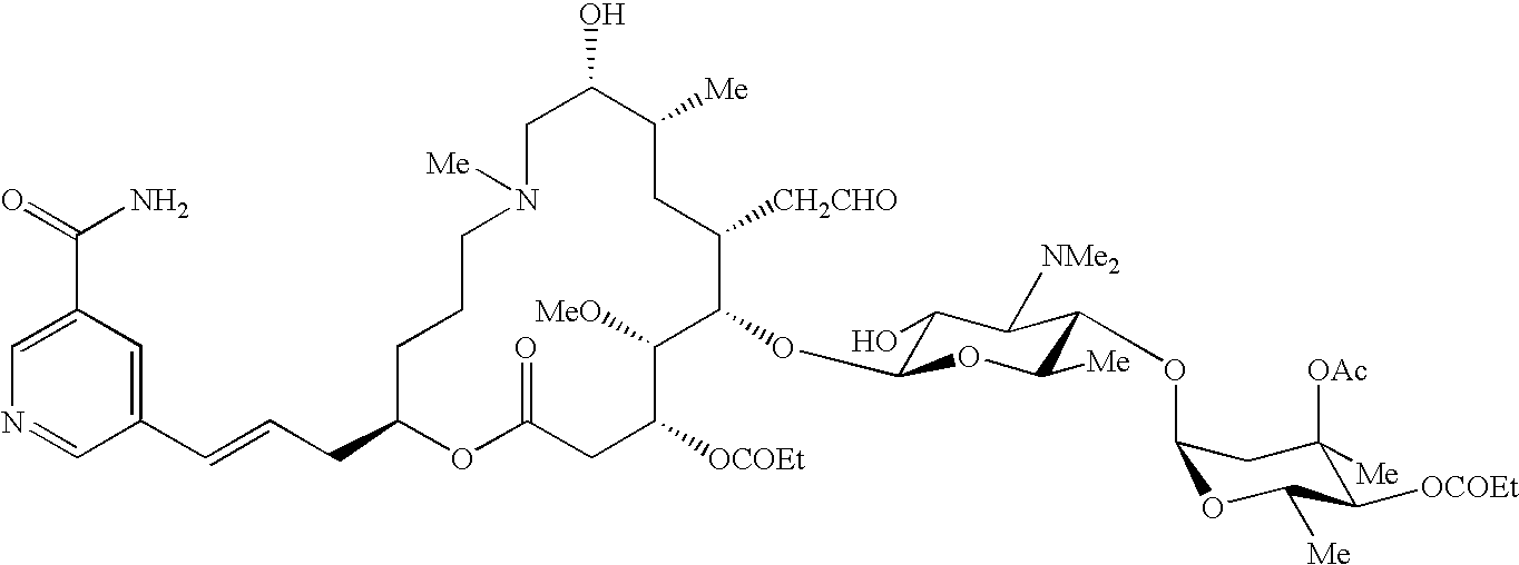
C1C(O)C([Me])CC([CH2CHO])C(OC2C(O)C([NMe2])C(OC3OC([Me])C([OCOEt])C([OAc])([Me])C3)C([Me])O2)C([MeO])C([OCOEt])CC(=O)OC(CC=CC2=CC(C(=O)N)=CN=C2)CCCN1[Me]
